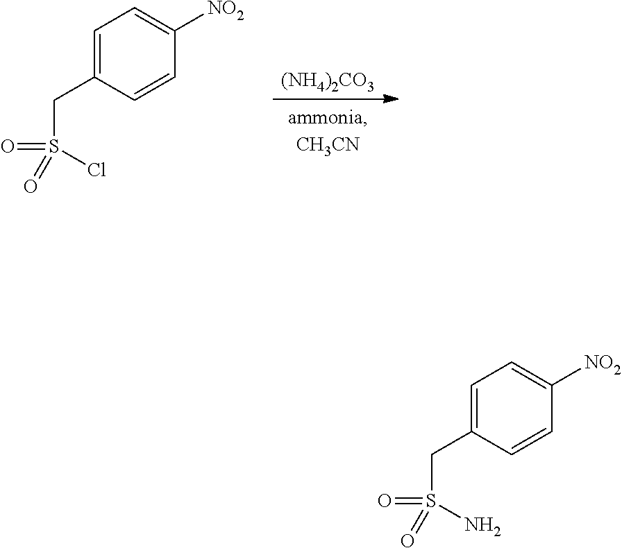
C1=C(CS(=O)(Cl)=O)C=CC([NO2])=C1.[(NH4)2CO3].C1=C(CS(=O)(N)=O)C=CC([NO2])=C1
